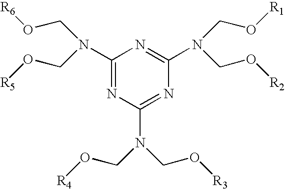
C1(N(CO[R5])CO[R6])=NC(N(CO[R3])CO[R4])=NC(N(CO[R1])CO[R2])=N1
